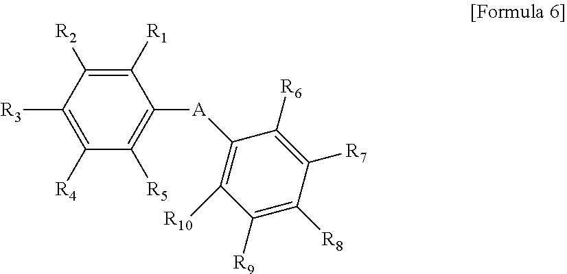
[A](C1=C([R10])C([R9])=C([R8])C([R7])=C1[R6])C1=C([R5])C([R4])=C([R3])C([R2])=C1[R1]
